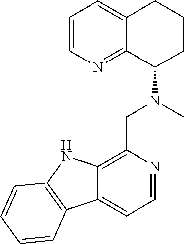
C1=CN=C2C(=C1)CCCC2N(C)CC1=C2C(=CC=N1)C1=C(N2)C=CC=C1
